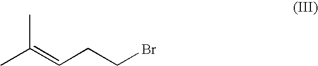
CC(C)=CCCBr
